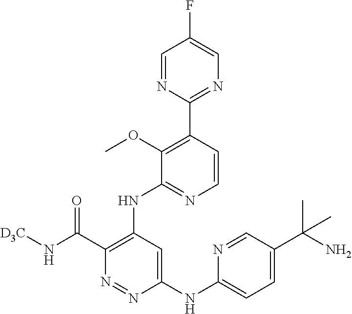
C1(C2=C(OC)C(NC3=C(C(N[D3C])=O)N=NC(NC4=CC=C(C(C)(C)N)C=N4)=C3)=NC=C2)=NC=C(F)C=N1
